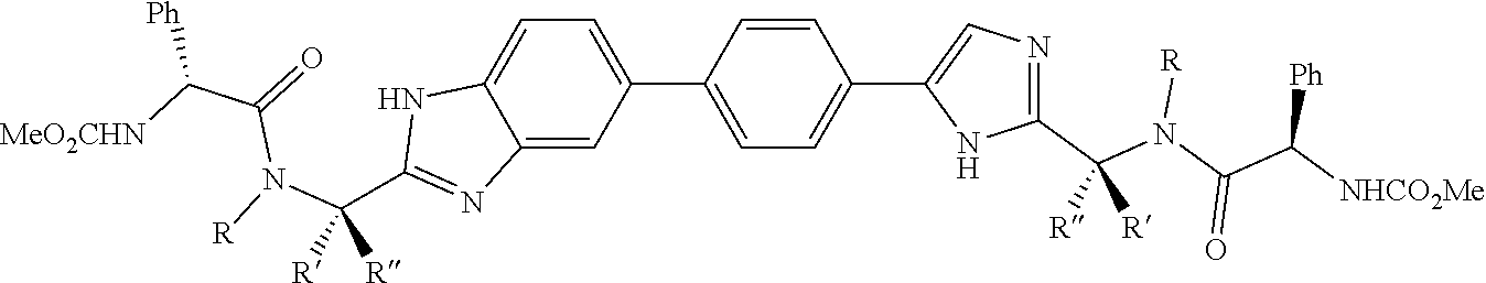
C12=CC(C3=CC=C(C4=CN=C(C(N(C(C([NHCO2Me])[Ph])=O)[R])([R])[R])N4)C=C3)=CC=C1NC(C(N([R])C(=O)C([MeO2CHN])[Ph])([R])[R])=N2
